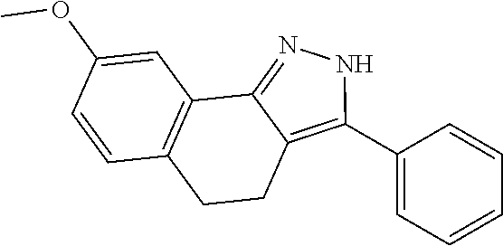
C1=CC2=C(C=C1OC)C1=NNC(C3=CC=CC=C3)=C1CC2
